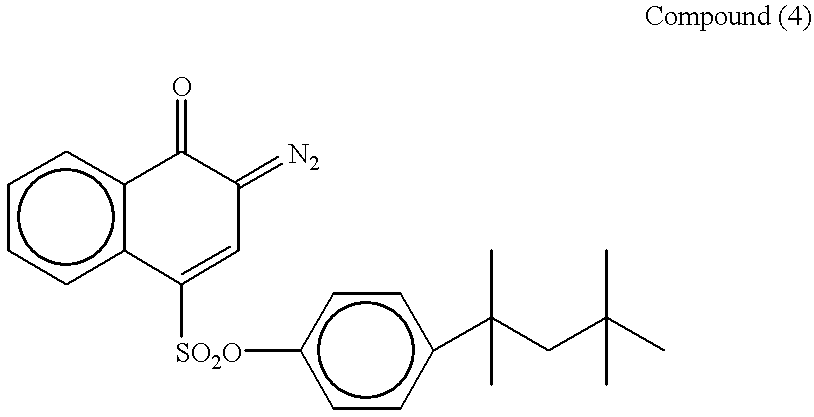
c1cc2c(cc1)C(=O)C(=[N2])C=C2[SO2O]c1ccc(C(CC(C)(C)C)(C)C)cc1
